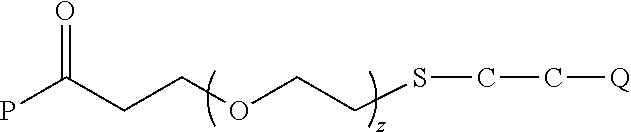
PC(CCOCCSCC[Q])=O
